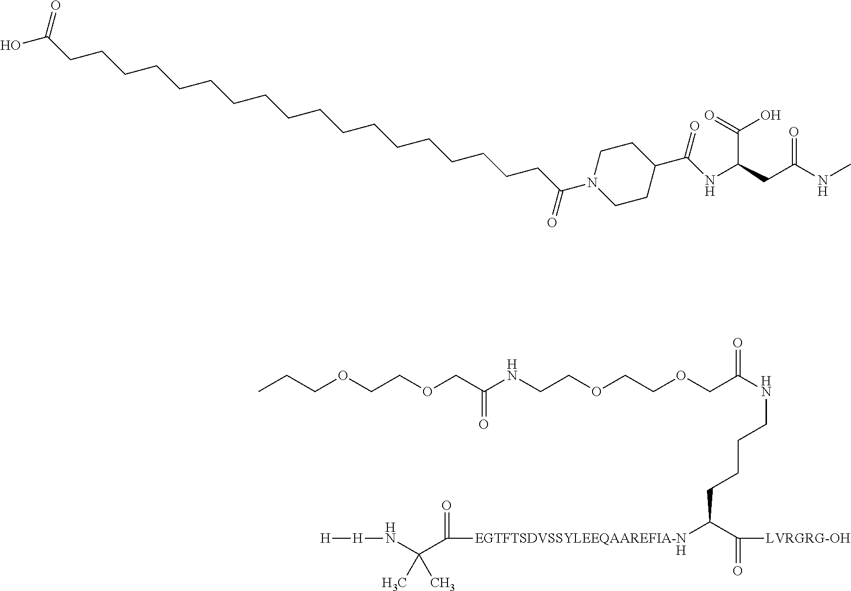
C1(C(=O)NC(CC(NC)=O)C(=O)O)CCN(C(CCCCCCCCCCCCCCCCCCC(O)=O)=O)CC1.[H][H]NC(C([EGTFTSDVSSYLEEQAAREFIA-N]C(C([LVRGRG-OH])=O)CCCCNC(COCCOCCNC(COCCOCCC)=O)=O)=O)(C)C.[H]
